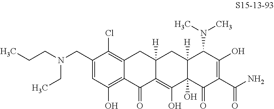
C12=C(Cl)C(CN(CCC)CC)=CC(O)=C1C(=O)C1=C(O)C3(O)C([H])(CC1([H])C2)C(N(C)C)C(O)=C(C(N)=O)C3=O
